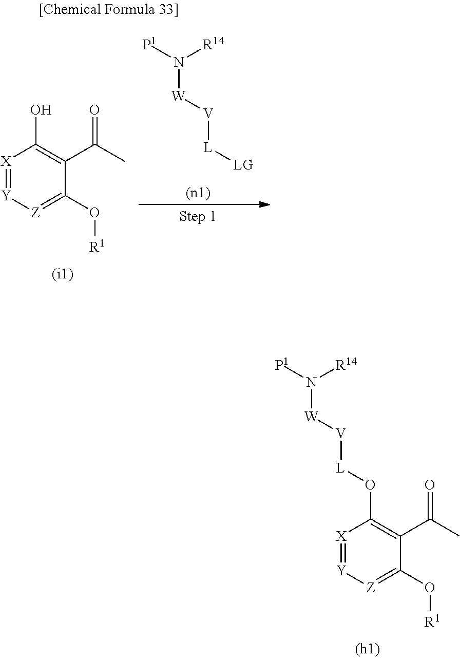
[X]1=[Y][Z]=C(O[R1])C(C(=O)C)=C1O[L][V][W]N([P1])[R14].[X]1=[Y][Z]=C(O[R1])C(C(=O)C)=C1O.N([W][V][L][LG])([P1])[R14]
